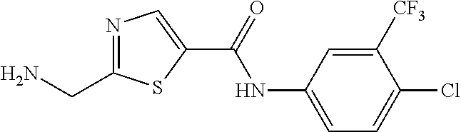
N1=C(CN)SC(C(=O)NC2=CC=C(Cl)C([CF3])=C2)=C1
